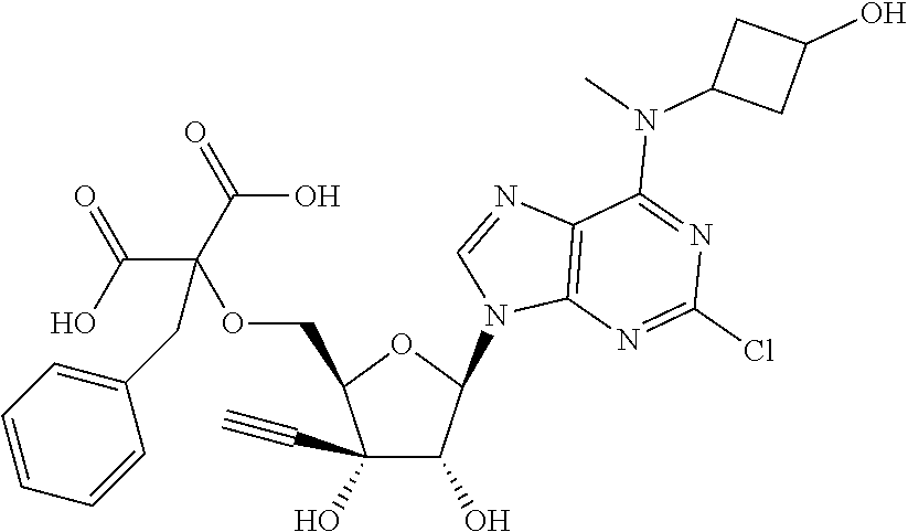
C1(C#C)(O)C(O)C(N2C=NC3=C2N=C(Cl)N=C3N(C2CC(O)C2)C)OC1COC(CC1=CC=CC=C1)(C(=O)O)C(=O)O
